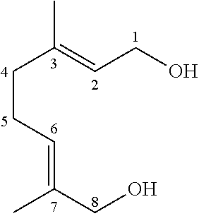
OCC=C(CCC=C(CO)C)C
